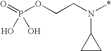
C(N(*)C1CC1)COP(=O)(O)O
